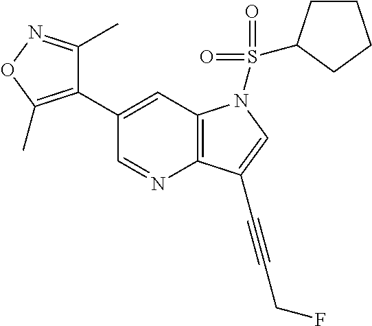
C1(C2=CC3=C(N=C2)C(C#CCF)=CN3S(=O)(=O)C2CCCC2)=C(C)ON=C1C
